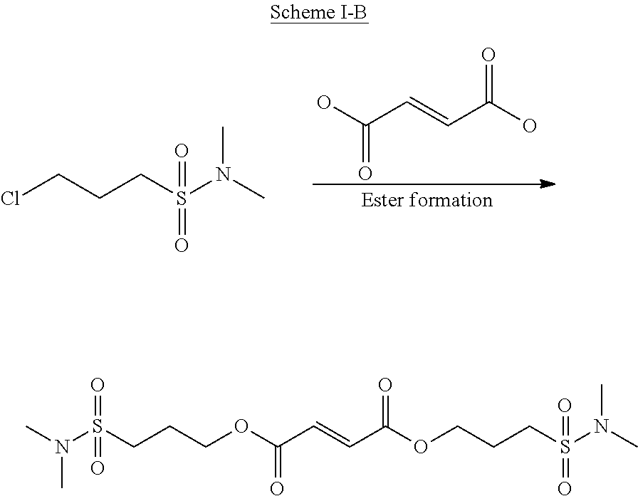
OC(=O)C=CC(O)=O.ClCCCS(N(C)C)(=O)=O.CN(S(CCCOC(C=CC(OCCCS(=O)(=O)N(C)C)=O)=O)(=O)=O)C
